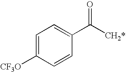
C1=C([CF3O])C=CC(C([CH2*])=O)=C1
